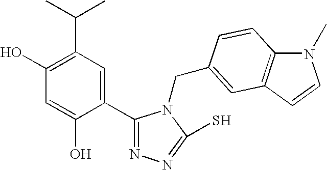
C1(O)=C(C(C)C)C=C(C2=NN=C(S)N2CC2=CC3=C(N(C)C=C3)C=C2)C(O)=C1
